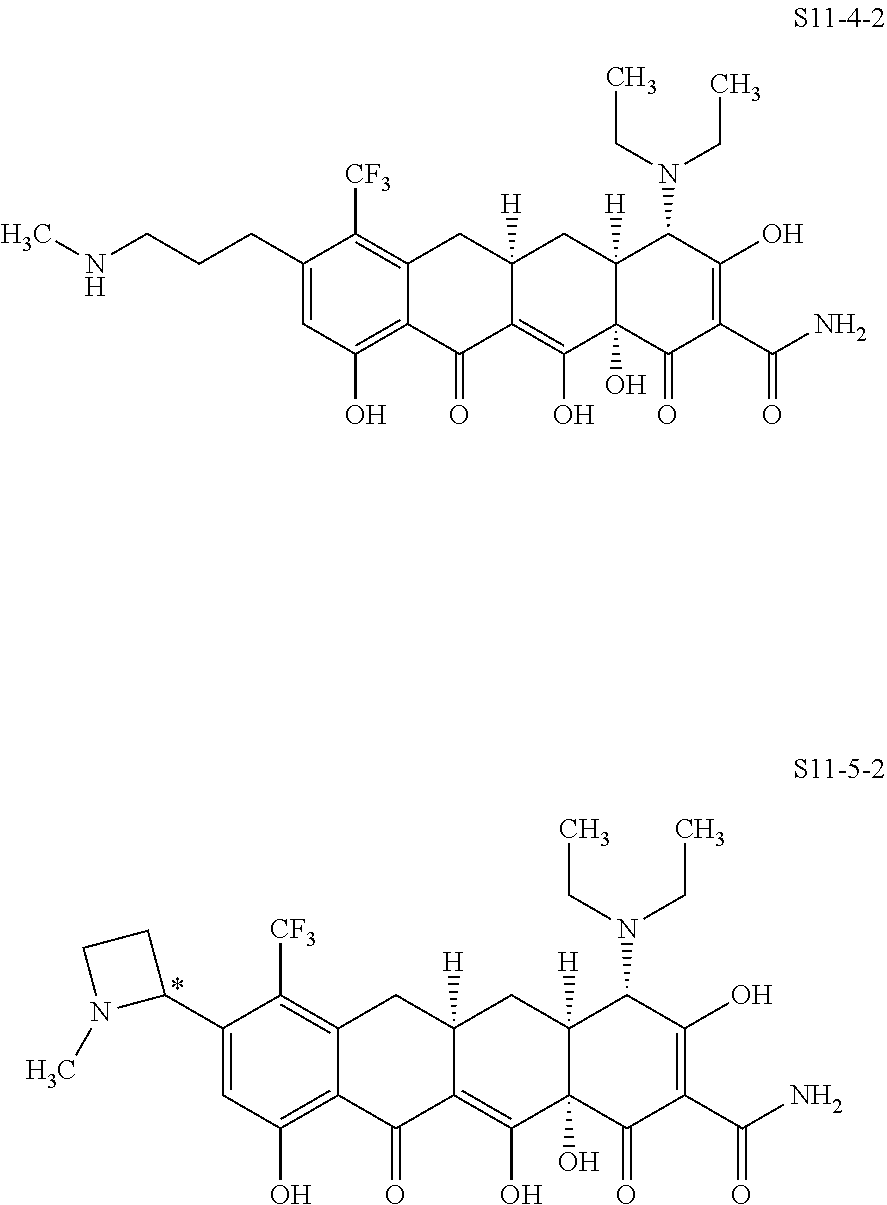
C1=C(CCCNC)C([CF3])=C2C(=C1O)C(=O)C1=C(O)C3(O)C([H])(CC1([H])C2)C(N(CC)CC)C(O)=C(C(N)=O)C3=O.C1=C(C2CCN2C)C([CF3])=C2C(=C1O)C(=O)C1=C(O)C3(O)C([H])(CC1([H])C2)C(N(CC)CC)C(O)=C(C(N)=O)C3=O
